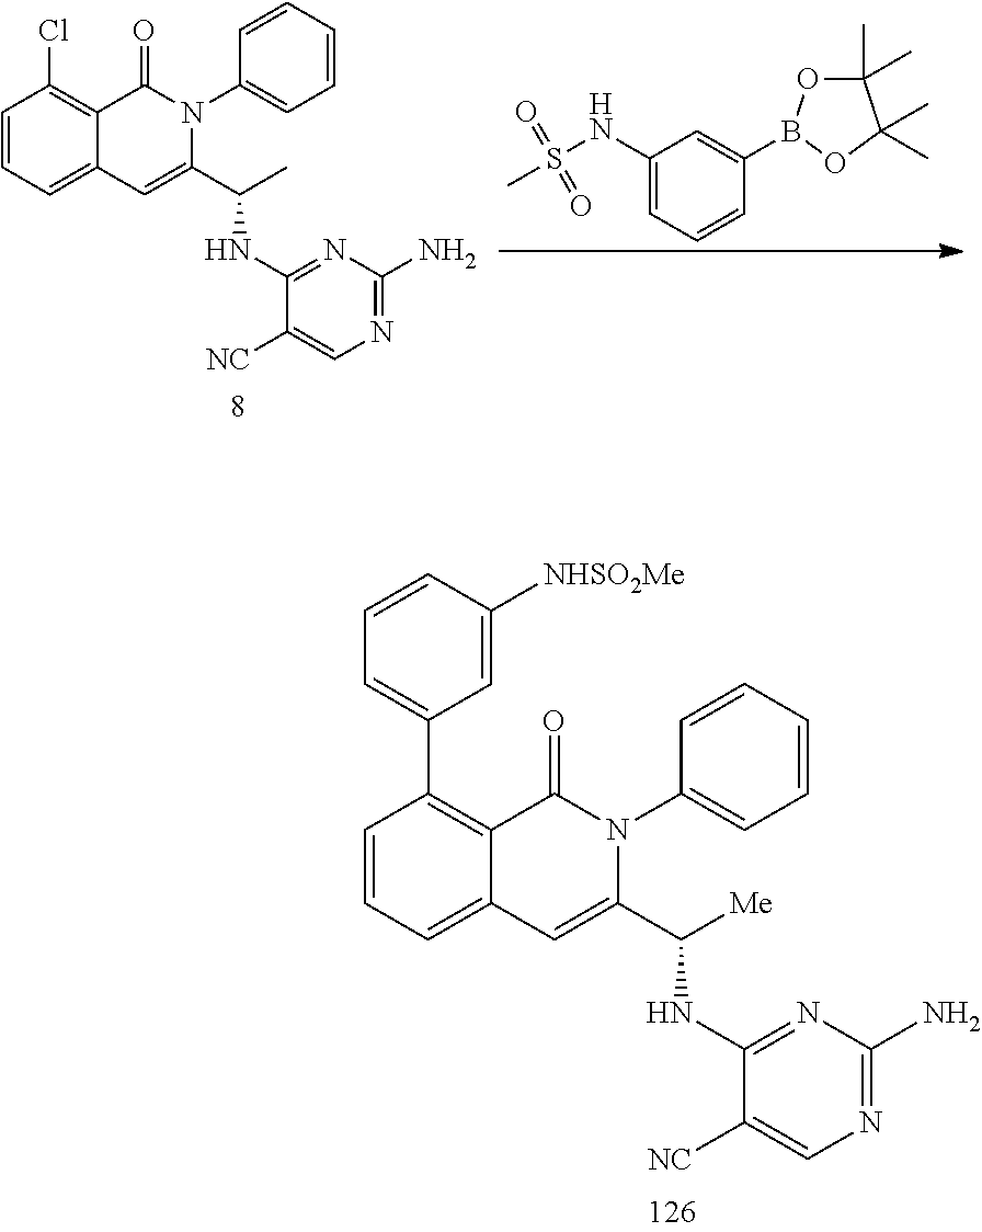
C1=CC=C2C(=C1C1=CC=CC([NHSO2Me])=C1)C(=O)N(C1=CC=CC=C1)C(C([Me])NC1=NC(N)=NC=C1[NC])=C2.C1=CC=C2C(=C1Cl)C(=O)N(C1=CC=CC=C1)C(C(C)NC1=NC(N)=NC=C1[NC])=C2.C1(NS(C)(=O)=O)=CC=CC(B2OC(C)(C)C(C)(C)O2)=C1
